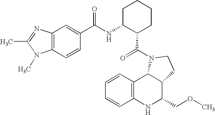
C1=CC2=C(C=C1)NC(COC)C1C2N(C(=O)C2CCCCC2NC(=O)C2=CC3=C(C=C2)N(C)C(C)=N3)CC1
